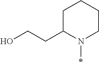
C1C(CCO)N(*)CCC1
